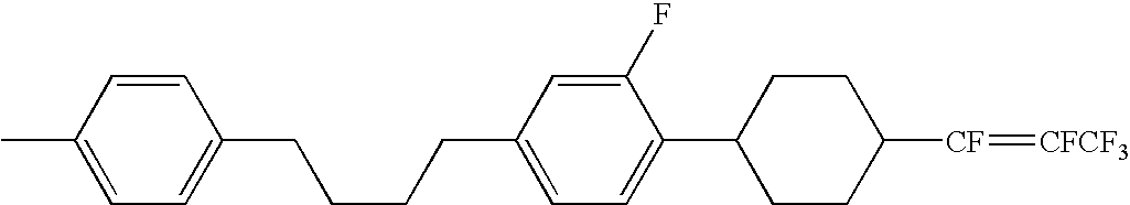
C1CC([CF]=[CFCF3])CCC1C1=CC=C(CCCCC2=CC=C(C)C=C2)C=C1F
